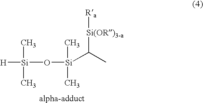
[H][Si](O[Si](C(C)[Si(OR)3-a][Ra])(C)C)(C)C
